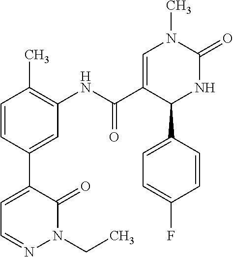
C1=CC(C)=C(NC(C2=CN(C)C(=O)NC2C2=CC=C(F)C=C2)=O)C=C1C1=CC=NN(CC)C1=O
